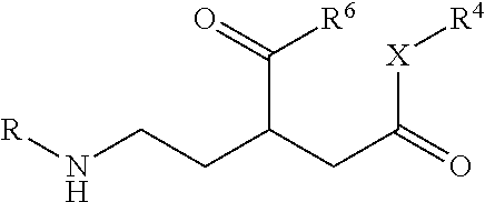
[R]NCCC(CC([X][R4])=O)C(=O)[R6]
